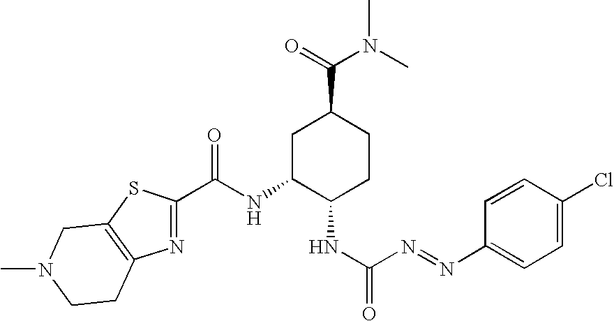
N1=C(C(NC2C(NC(N=NC3=CC=C(Cl)C=C3)=O)CCC(C(N(C)C)=O)C2)=O)SC2=C1CCN(C)C2
